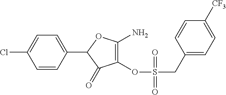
C1=CC(C2C(=O)C(OS(CC3=CC=C([CF3])C=C3)(=O)=O)=C(N)O2)=CC=C1Cl
